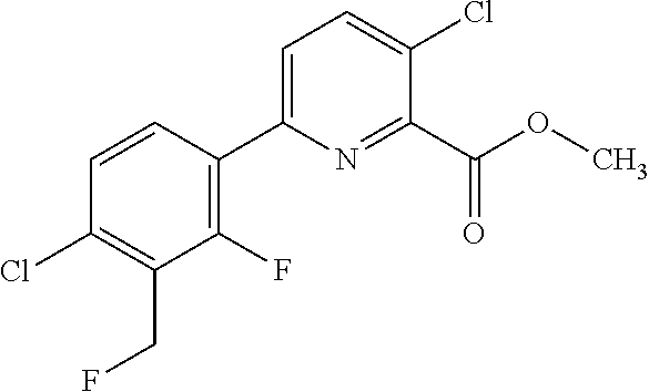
O(C)C(C1=NC(C2=C(F)C(CF)=C(Cl)C=C2)=CC=C1Cl)=O
